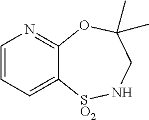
C1=CC=C2C(=N1)OC(C)(C)CN[SO2]2
